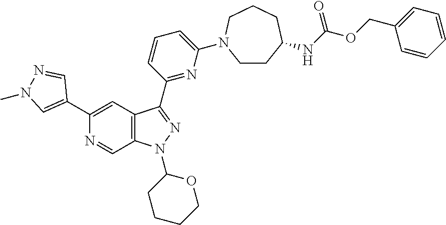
C12=C(C=C(C3=CN(C)N=C3)N=C1)C(C1=NC(N3CCC(NC(OCC4=CC=CC=C4)=O)CCC3)=CC=C1)=NN2C1CCCCO1
